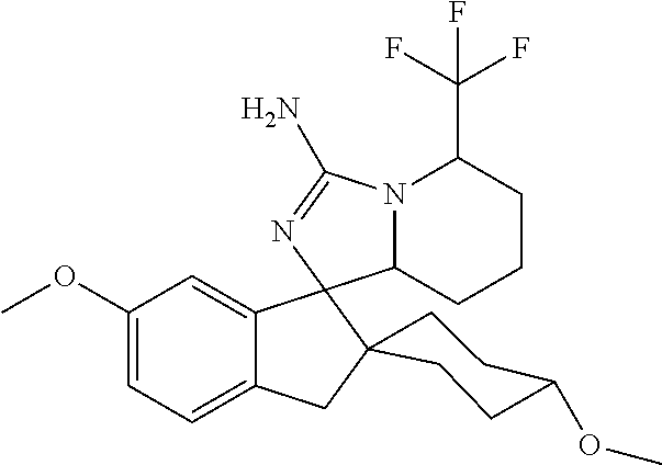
C1(OC)=CC=C2C(=C1)C1(C3(C2)CCC(OC)CC3)C2N(C(C(F)(F)F)CCC2)C(N)=N1
